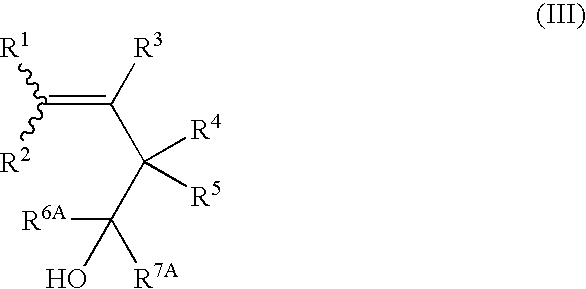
[R6A]C(C(C(=C([R2])[R1])[R3])([R4])[R5])([R7A])O
